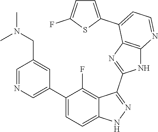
C1=NC=C(C2=CC=C3C(=C2F)C(C2=NC4=C(N2)N=CC=C4C2=CC=C(F)S2)=NN3)C=C1CN(C)C
